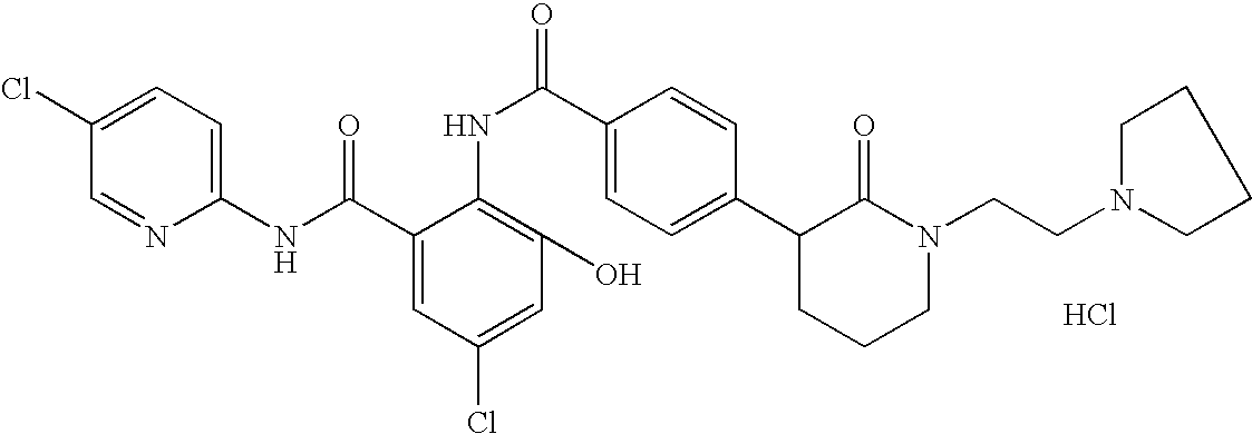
C1(NC(C2=CC(Cl)=CC(O)=C2NC(C2=CC=C(C3CCCN(CCN4CCCC4)C3=O)C=C2)=O)=O)=CC=C(Cl)C=N1.Cl
